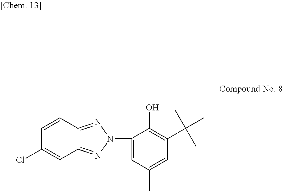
C1=CC2=NN(C3=CC(C)=CC(C(C)(C)C)=C3O)N=C2C=C1Cl
